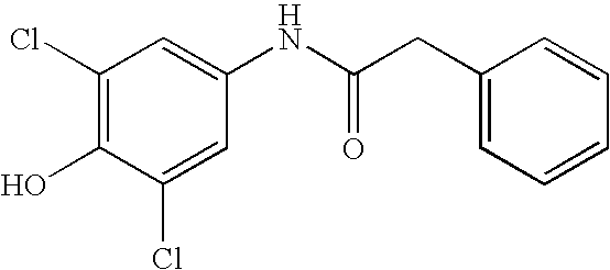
C1(Cl)=C(O)C(Cl)=CC(NC(CC2=CC=CC=C2)=O)=C1
